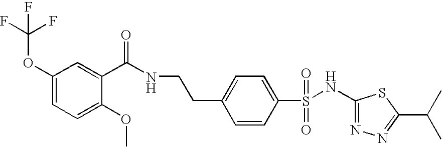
C1(NS(C2=CC=C(CCNC(C3=CC(OC(F)(F)F)=CC=C3OC)=O)C=C2)(=O)=O)=NN=C(C(C)C)S1
